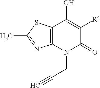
C12=C(N(CC#C)C(=O)C([R4])=C1O)N=C(C)S2
